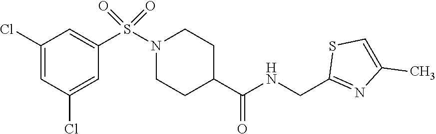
C1(Cl)=CC(Cl)=CC(S(N2CCC(C(NCC3=NC(C)=CS3)=O)CC2)(=O)=O)=C1
